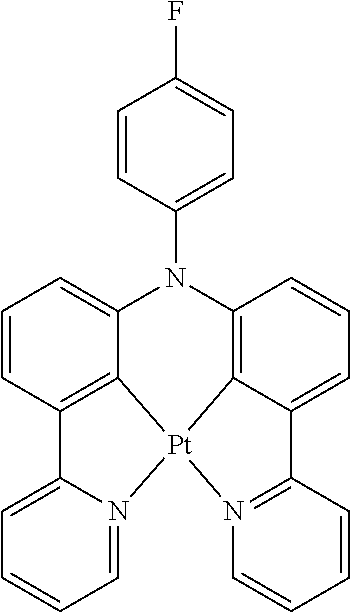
C12=C3C=CC=C1C1=N(C=CC=C1)[Pt]21C2=C(C=CC=C2N3C2=CC=C(F)C=C2)C2=CC=CC=N21
